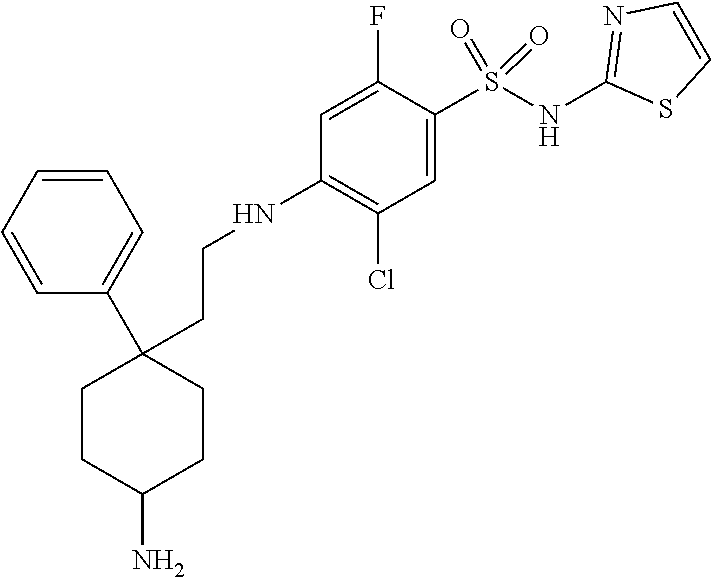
C1=C(F)C(S(NC2=NC=CS2)(=O)=O)=CC(Cl)=C1NCCC1(C2=CC=CC=C2)CCC(N)CC1
